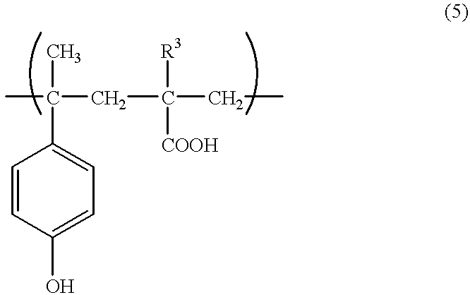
[COOH]C([R3])(CC)CC(C)(C)C1=CC=C(O)C=C1
